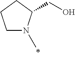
C1N(C)C(CO)CC1
